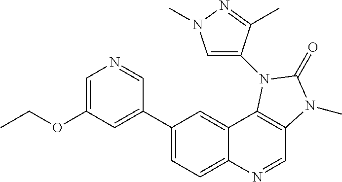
C1(C2=CC(OCC)=CN=C2)=CC=C2C(=C1)C1=C(C=N2)N(C)C(=O)N1C1=CN(C)N=C1C
